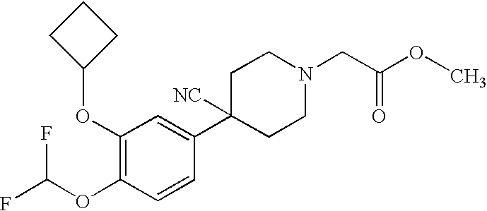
C1(OC2CCC2)=C(OC(F)F)C=CC(C2([NC])CCN(CC(OC)=O)CC2)=C1
